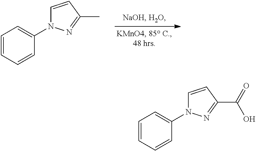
C1=CC=CC(N2C=CC(C)=N2)=C1.C1=CC=CC(N2C=CC(C(=O)O)=N2)=C1
